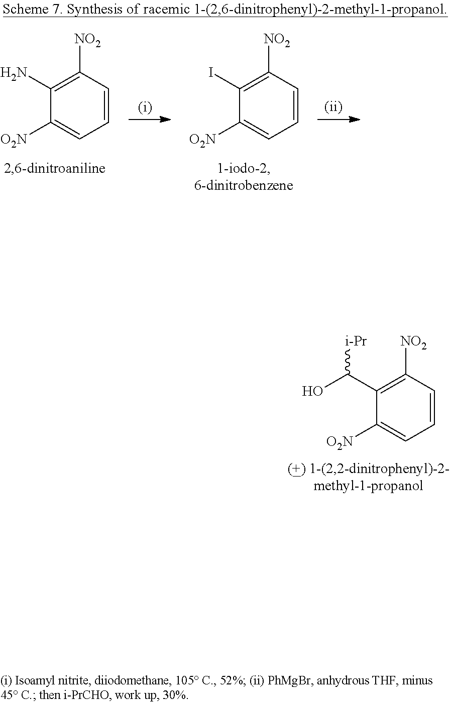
C1(I)=C([NO2])C=CC=C1[O2N].C1(N)=C([NO2])C=CC=C1[O2N].C1(C(O)[i-Pr])=C([NO2])C=CC=C1[O2N]
